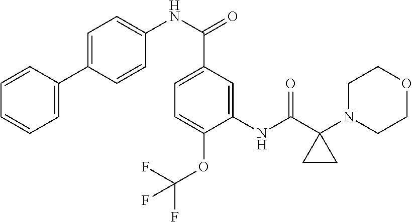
C1=CC(C2=CC=C(NC(C3=CC=C(OC(F)(F)F)C(NC(C4(N5CCOCC5)CC4)=O)=C3)=O)C=C2)=CC=C1
